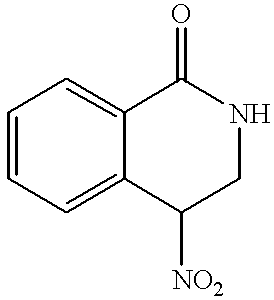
C1=CC=C2C(=C1)C(=O)NCC2[NO2]
